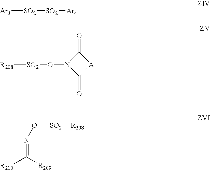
[Ar3][SO2][SO2][Ar4].[R208][SO2]ON1C(=O)[A]C1=O.O([SO2][R208])N=C([R210])[R209]
